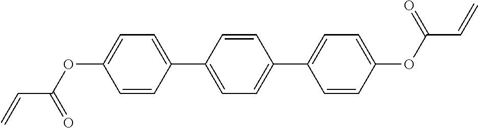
C1=CC(C2=CC=C(C3=CC=C(OC(=O)C=C)C=C3)C=C2)=CC=C1OC(C=C)=O
